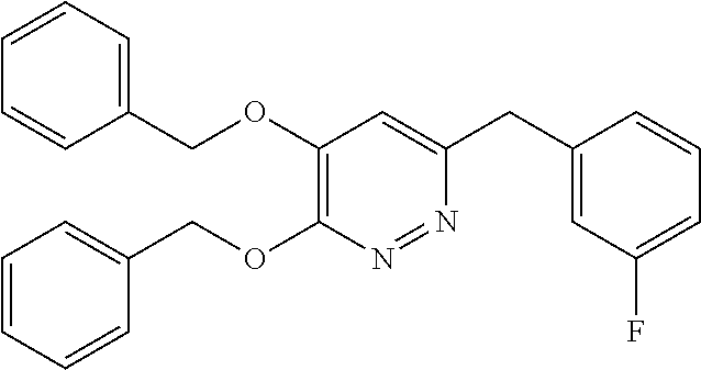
C1(OCC2=CC=CC=C2)=C(OCC2=CC=CC=C2)C=C(CC2=CC(F)=CC=C2)N=N1
